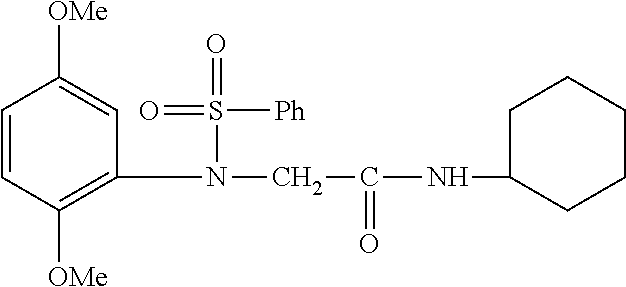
C1=C([OMe])C=CC([OMe])=C1N(S(=O)([Ph])=O)CC(NC1CCCCC1)=O
